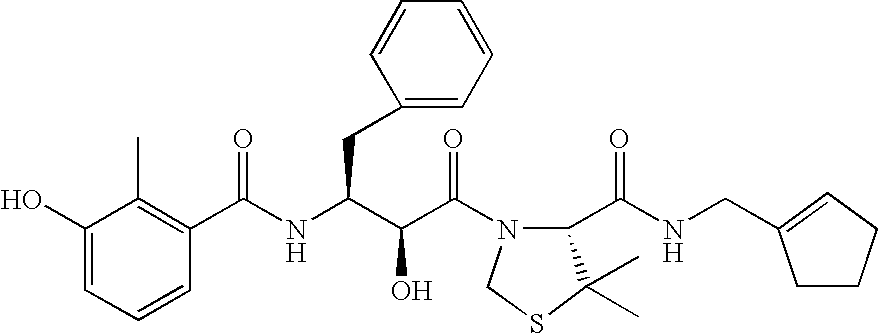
C1(O)=CC=CC(C(NC(C(C(=O)N2C(C(NCC3=CCCC3)=O)C(C)(C)SC2)O)CC2=CC=CC=C2)=O)=C1C
